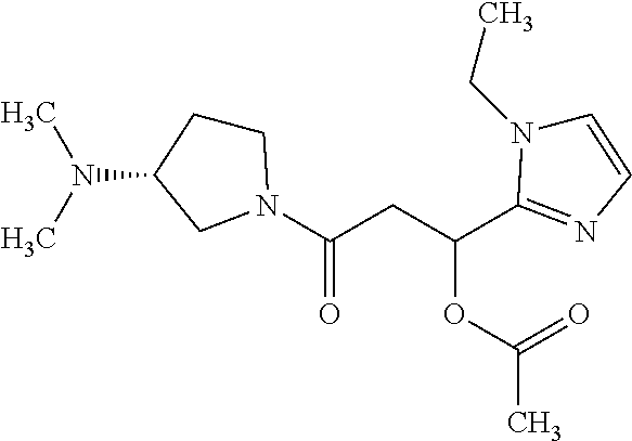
C1CN(C(CC(OC(C)=O)C2=NC=CN2CC)=O)CC1N(C)C
